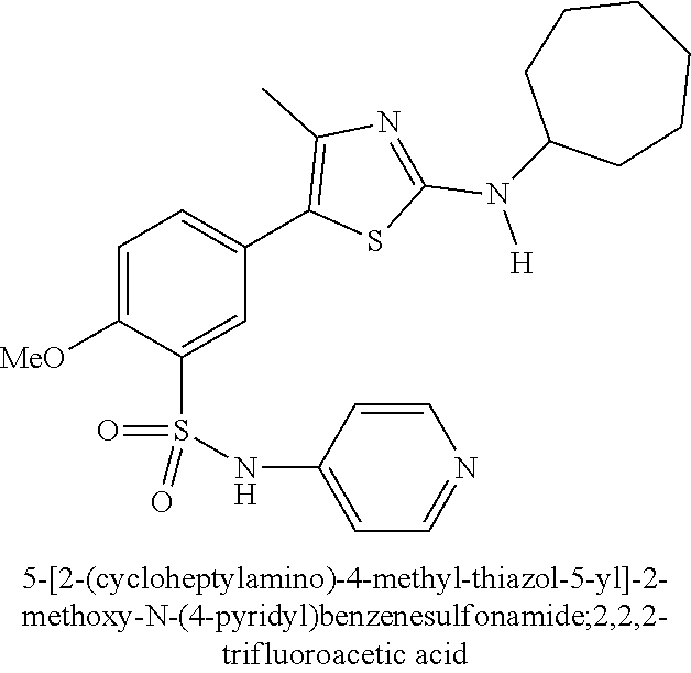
C1=C([MeO])C(S(NC2=CC=NC=C2)(=O)=O)=CC(C2=C(C)N=C(N([H])C3CCCCCC3)S2)=C1
